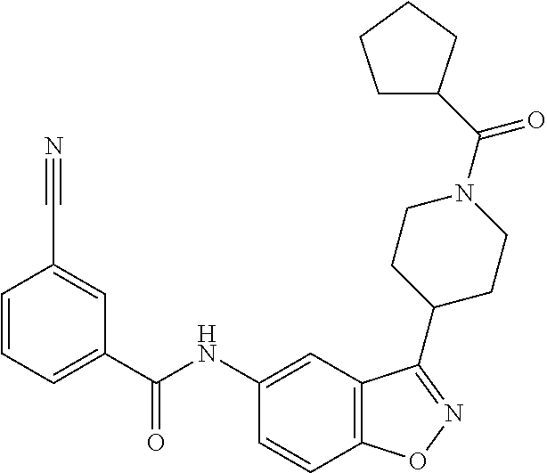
C12=C(ON=C1C1CCN(C(C3CCCC3)=O)CC1)C=CC(NC(C1=CC=CC(C#N)=C1)=O)=C2
